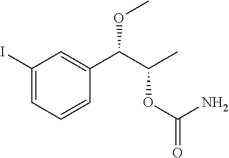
C1(I)=CC=CC(C(C(C)OC(=O)N)OC)=C1
